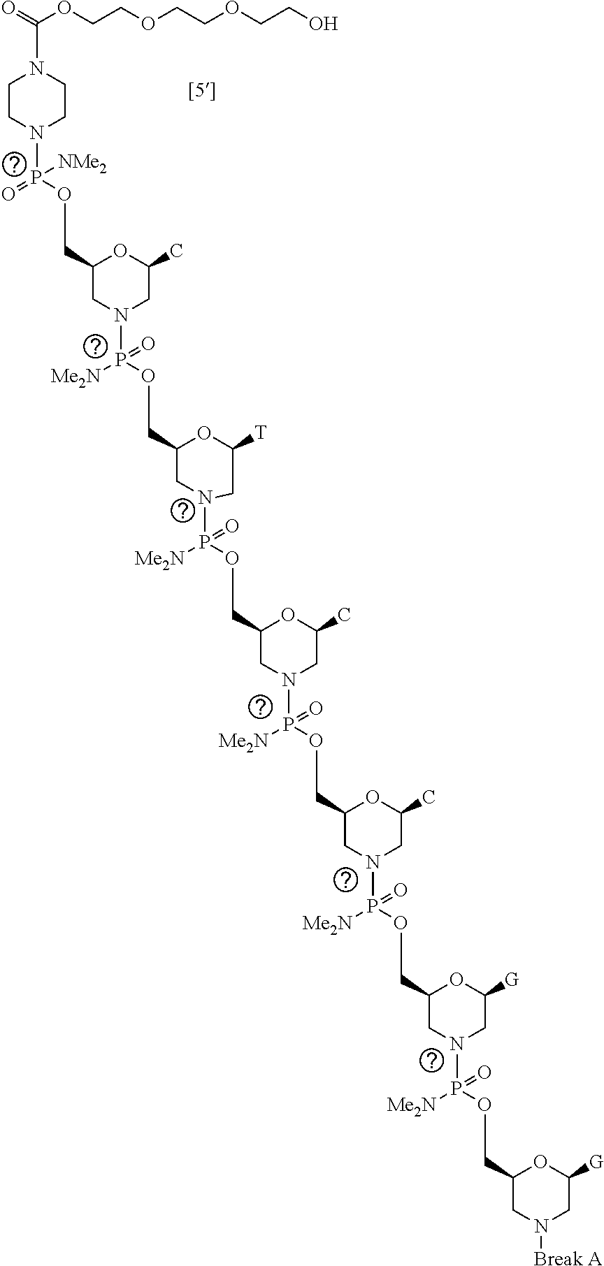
O=C(OCCOCCOCCO)N1CCN(P(OCC2CN(P(OCC3CN(P(OCC4CN(P(OCC5CN(P(OCC6CN(P(OCC7CN([Break A])CC([G])O7)([Me2N])=O)CC([G])O6)([Me2N])=O)CC(C)O5)([Me2N])=O)CC(C)O4)([Me2N])=O)CC([T])O3)([Me2N])=O)CC(C)O2)(=O)[NMe2])CC1
